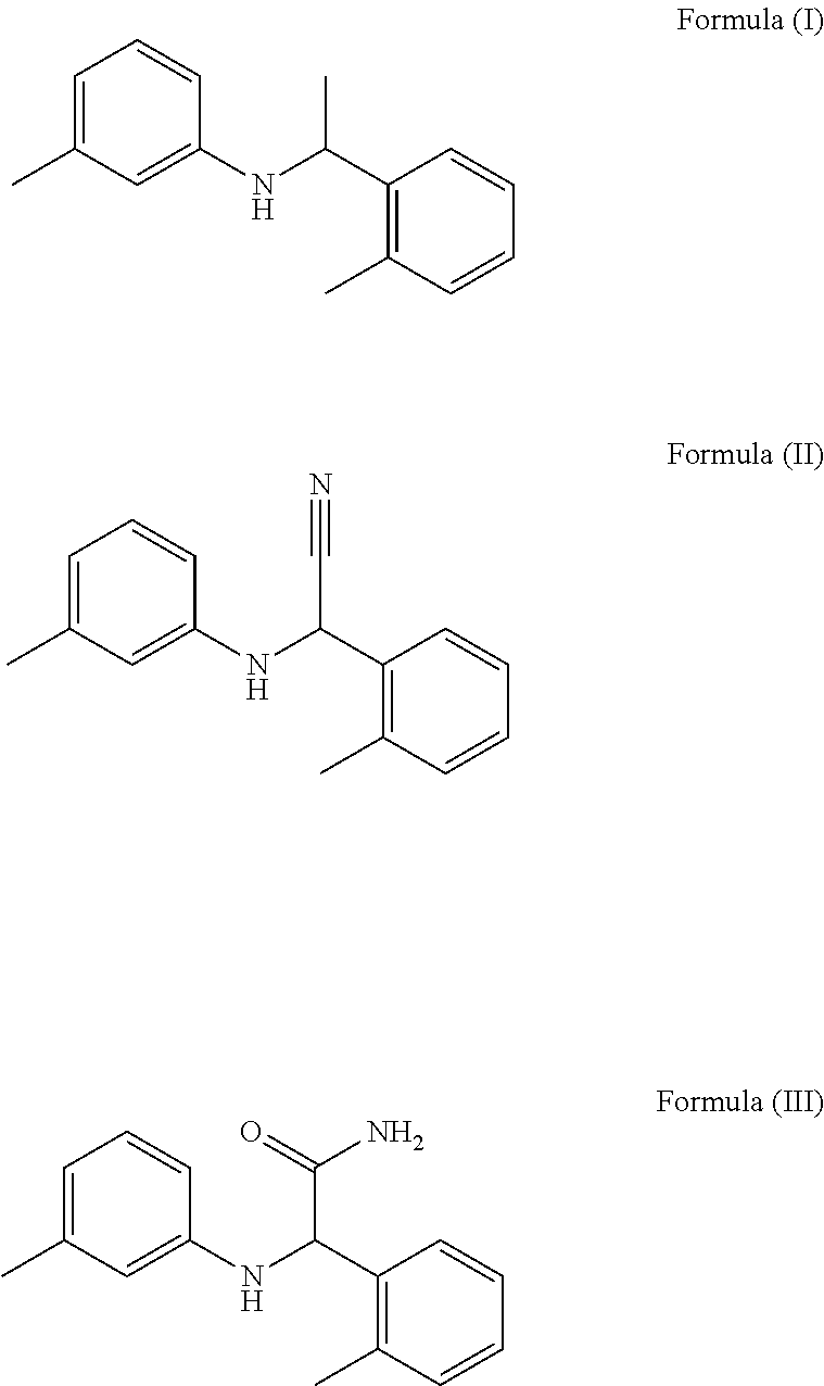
C1=C(C)C=C(NC(C2=C(C)C=CC=C2)C)C=C1.C1=C(C)C=C(NC(C2=C(C)C=CC=C2)C#N)C=C1.C1=C(C)C=C(NC(C2=C(C)C=CC=C2)C(=O)N)C=C1
